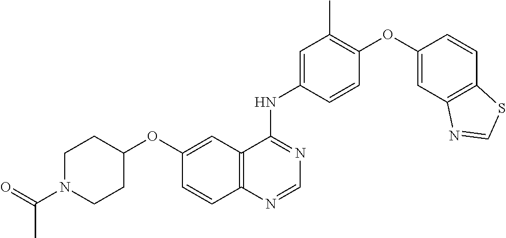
C12=C(C(NC3=CC(C)=C(OC4=CC5=C(C=C4)SC=N5)C=C3)=NC=N1)C=C(OC1CCN(C(=O)C)CC1)C=C2
